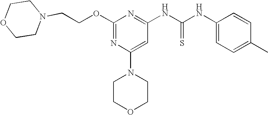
O(C1=NC(N2CCOCC2)=CC(NC(NC2=CC=C(C)C=C2)=S)=N1)CCN1CCOCC1
